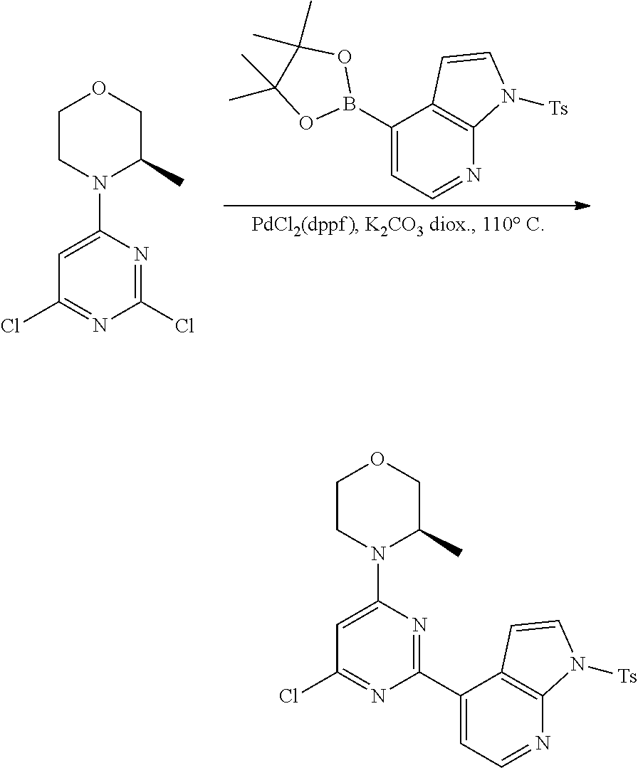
C1(B2OC(C)(C)C(C)(C)O2)=CC=NC2=C1C=CN2[Ts].C1=C(N2C(C)COCC2)N=C(Cl)N=C1Cl.C1=C(N2C(C)COCC2)N=C(C2=CC=NC3=C2C=CN3[Ts])N=C1Cl
